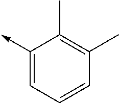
C1(->C)=CC=CC(C)=C1C
